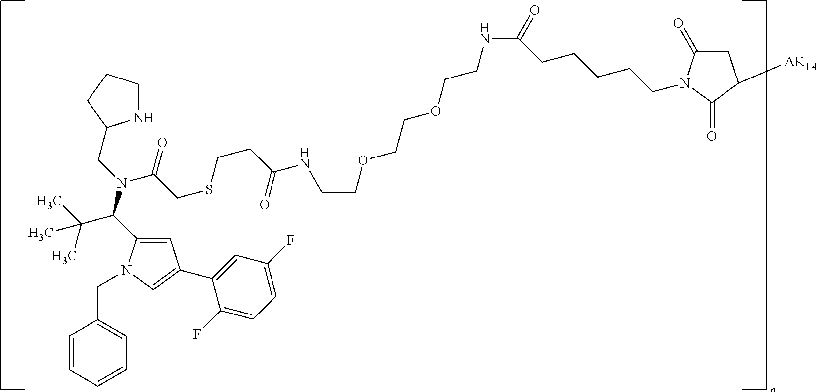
C1=C(C(N(CC2NCCC2)C(CSCCC(=O)NCCOCCOCCNC(=O)CCCCCN2C(=O)CC([AK1A])C2=O)=O)C(C)(C)C)N(CC2=CC=CC=C2)C=C1C1=CC(F)=CC=C1F
